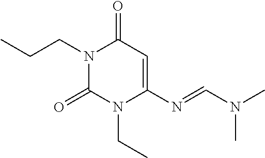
N1(CCC)C(=O)N(CC)C(N=CN(C)C)=CC1=O
